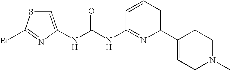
N(C(NC1=NC(C2=CCN(C)CC2)=CC=C1)=O)C1=CSC(Br)=N1
